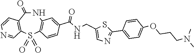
N1C(=O)C2=C(S(=O)(=O)C3=C1C=C(C(NCC1=CN=C(C4=CC=C(OCCCN(C)C)C=C4)S1)=O)C=C3)C=NC=C2
